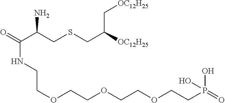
O=C(C(CSCC([OC12H25])C[OC12H25])N)NCCOCCOCCOCCP(=O)(O)O
